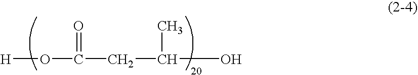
[H]OC(CC(O)C)=O
